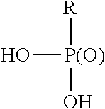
[R][P(O)](O)O
